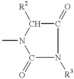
CN1C([R2])C(=O)N([R3])C1=O
